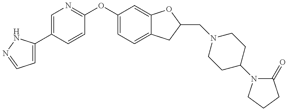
C1=C(C2=CN=C(OC3=CC=C4C(=C3)OC(CN3CCC(N5C(=O)CCC5)CC3)C4)C=C2)NN=C1
